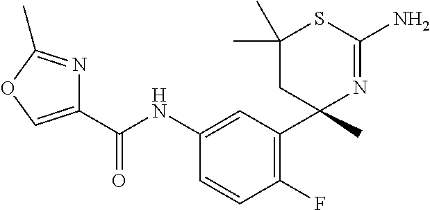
C1(C(NC2=CC(C3(C)N=C(N)SC(C)(C)C3)=C(F)C=C2)=O)=COC(C)=N1
